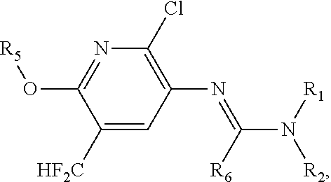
N1=C(O[R5])C([HF2C])=CC(N=C(N([R1])[R2])[R6])=C1Cl
